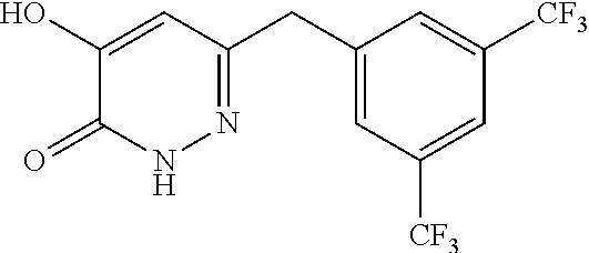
N1=C(CC2=CC([CF3])=CC([CF3])=C2)C=C(O)C(=O)N1
